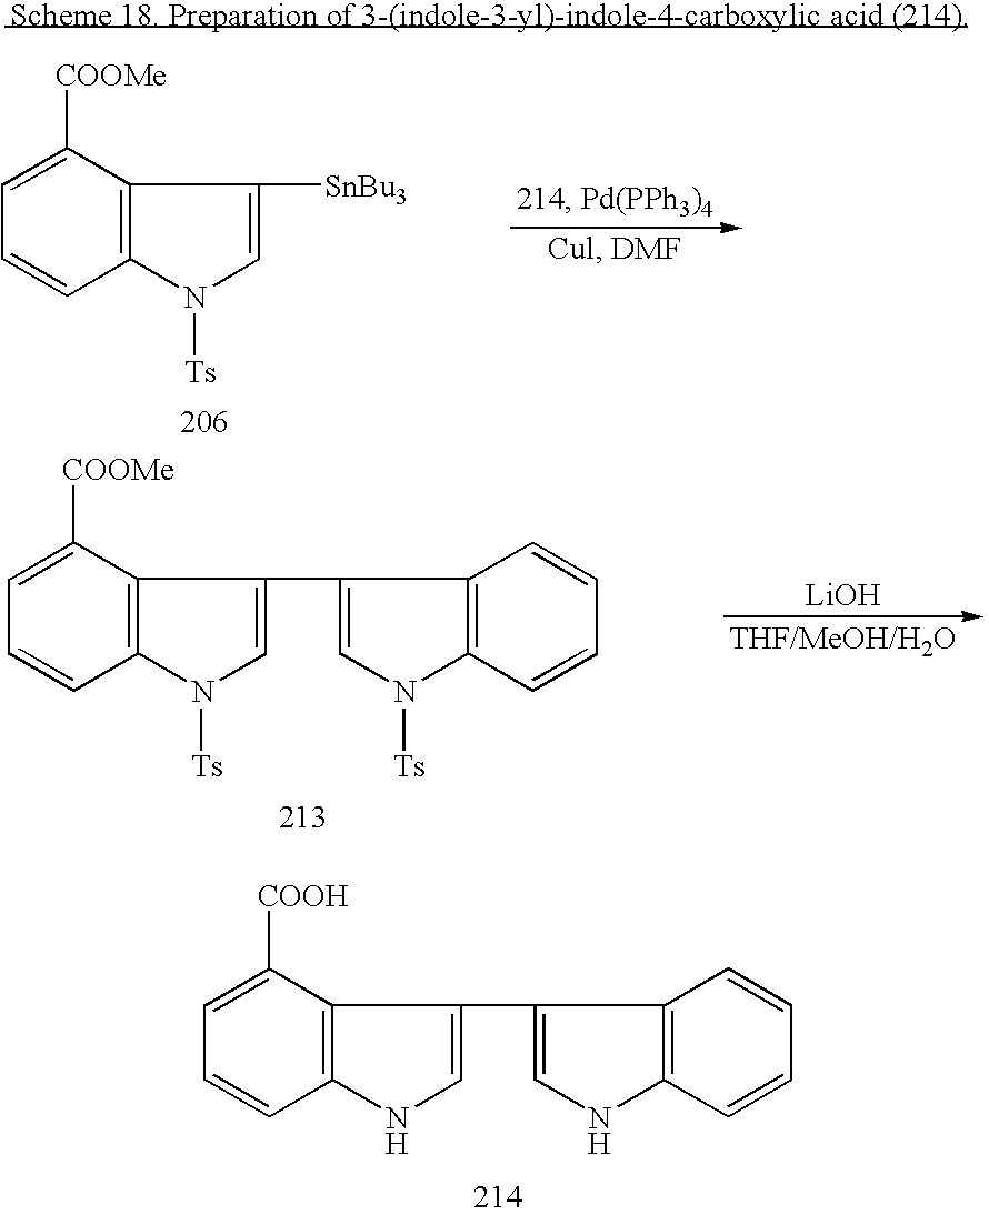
C1=C([COOMe])C2=C(C=C1)N([Ts])C=C2[SnBu3].[LiOH].C1=C([COOMe])C2=C(C=C1)N([Ts])C=C2C1=CN([Ts])C2=C1C=CC=C2.C1=C([COOH])C2=C(C=C1)NC=C2C1=CNC2=C1C=CC=C2
